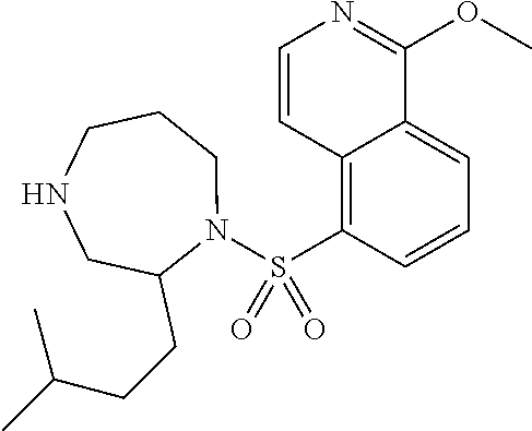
C1=CC2=C(S(=O)(N3CCCNCC3CCC(C)C)=O)C=CC=C2C(OC)=N1
